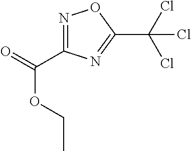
N1=C(C(=O)OCC)N=C(C(Cl)(Cl)Cl)O1
